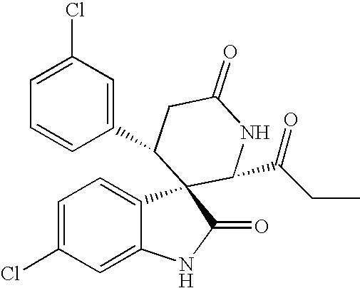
C1=C(Cl)C=C2C(=C1)C1(C(=O)N2)C(C(CC)=O)NC(=O)CC1C1=CC(Cl)=CC=C1
